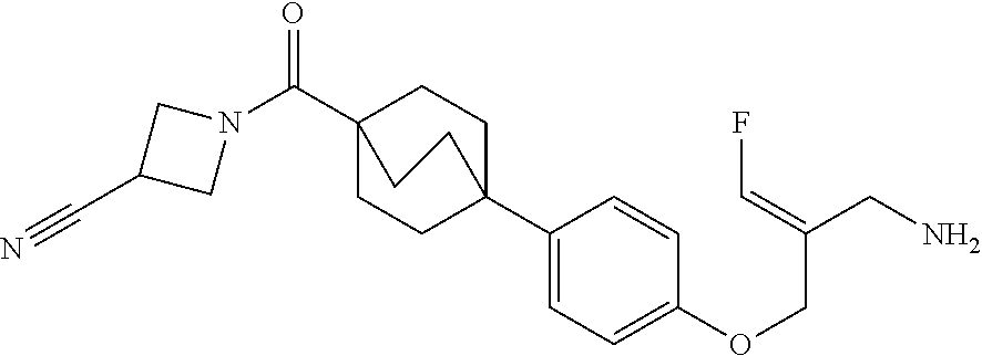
C1(C23CCC(C(N4CC(C#N)C4)=O)(CC2)CC3)=CC=C(OCC(CN)=CF)C=C1
